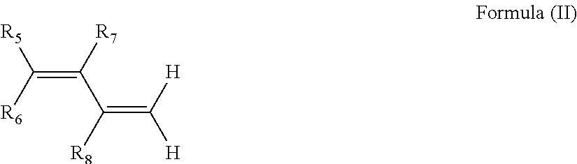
C(=C([R7])C(=C([H])[H])[R8])([R5])[R6]
